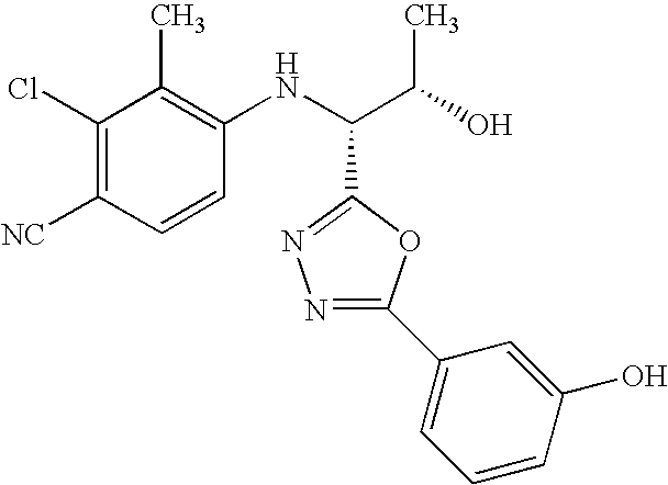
C1(Cl)=C([CN])C=CC(NC(C(O)C)C2=NN=C(C3=CC=CC(O)=C3)O2)=C1C
